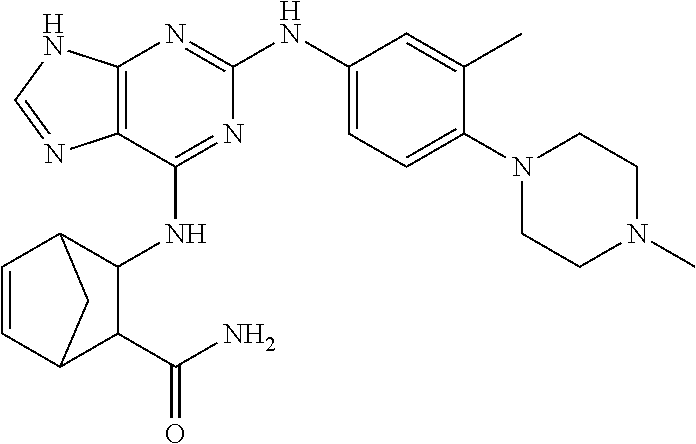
C12=C(C(NC3C4C=CC(C3C(N)=O)C4)=NC(NC3=CC=C(N4CCN(C)CC4)C(C)=C3)=N1)N=CN2
